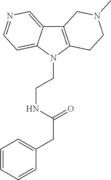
C12=C(N(CCNC(CC3=CC=CC=C3)=O)C3=CC=NC=C13)CCN(C)C2
